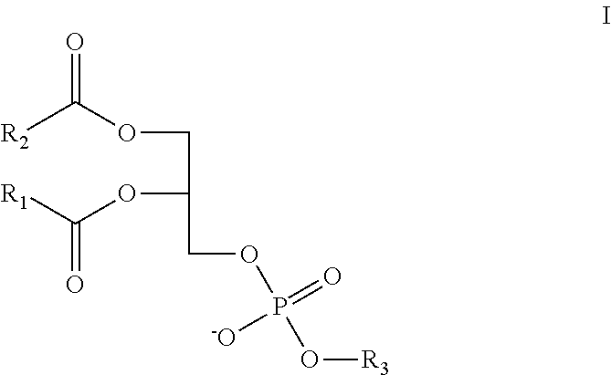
[R2]C(OCC(OC([R1])=O)COP([-O])(=O)O[R3])=O
